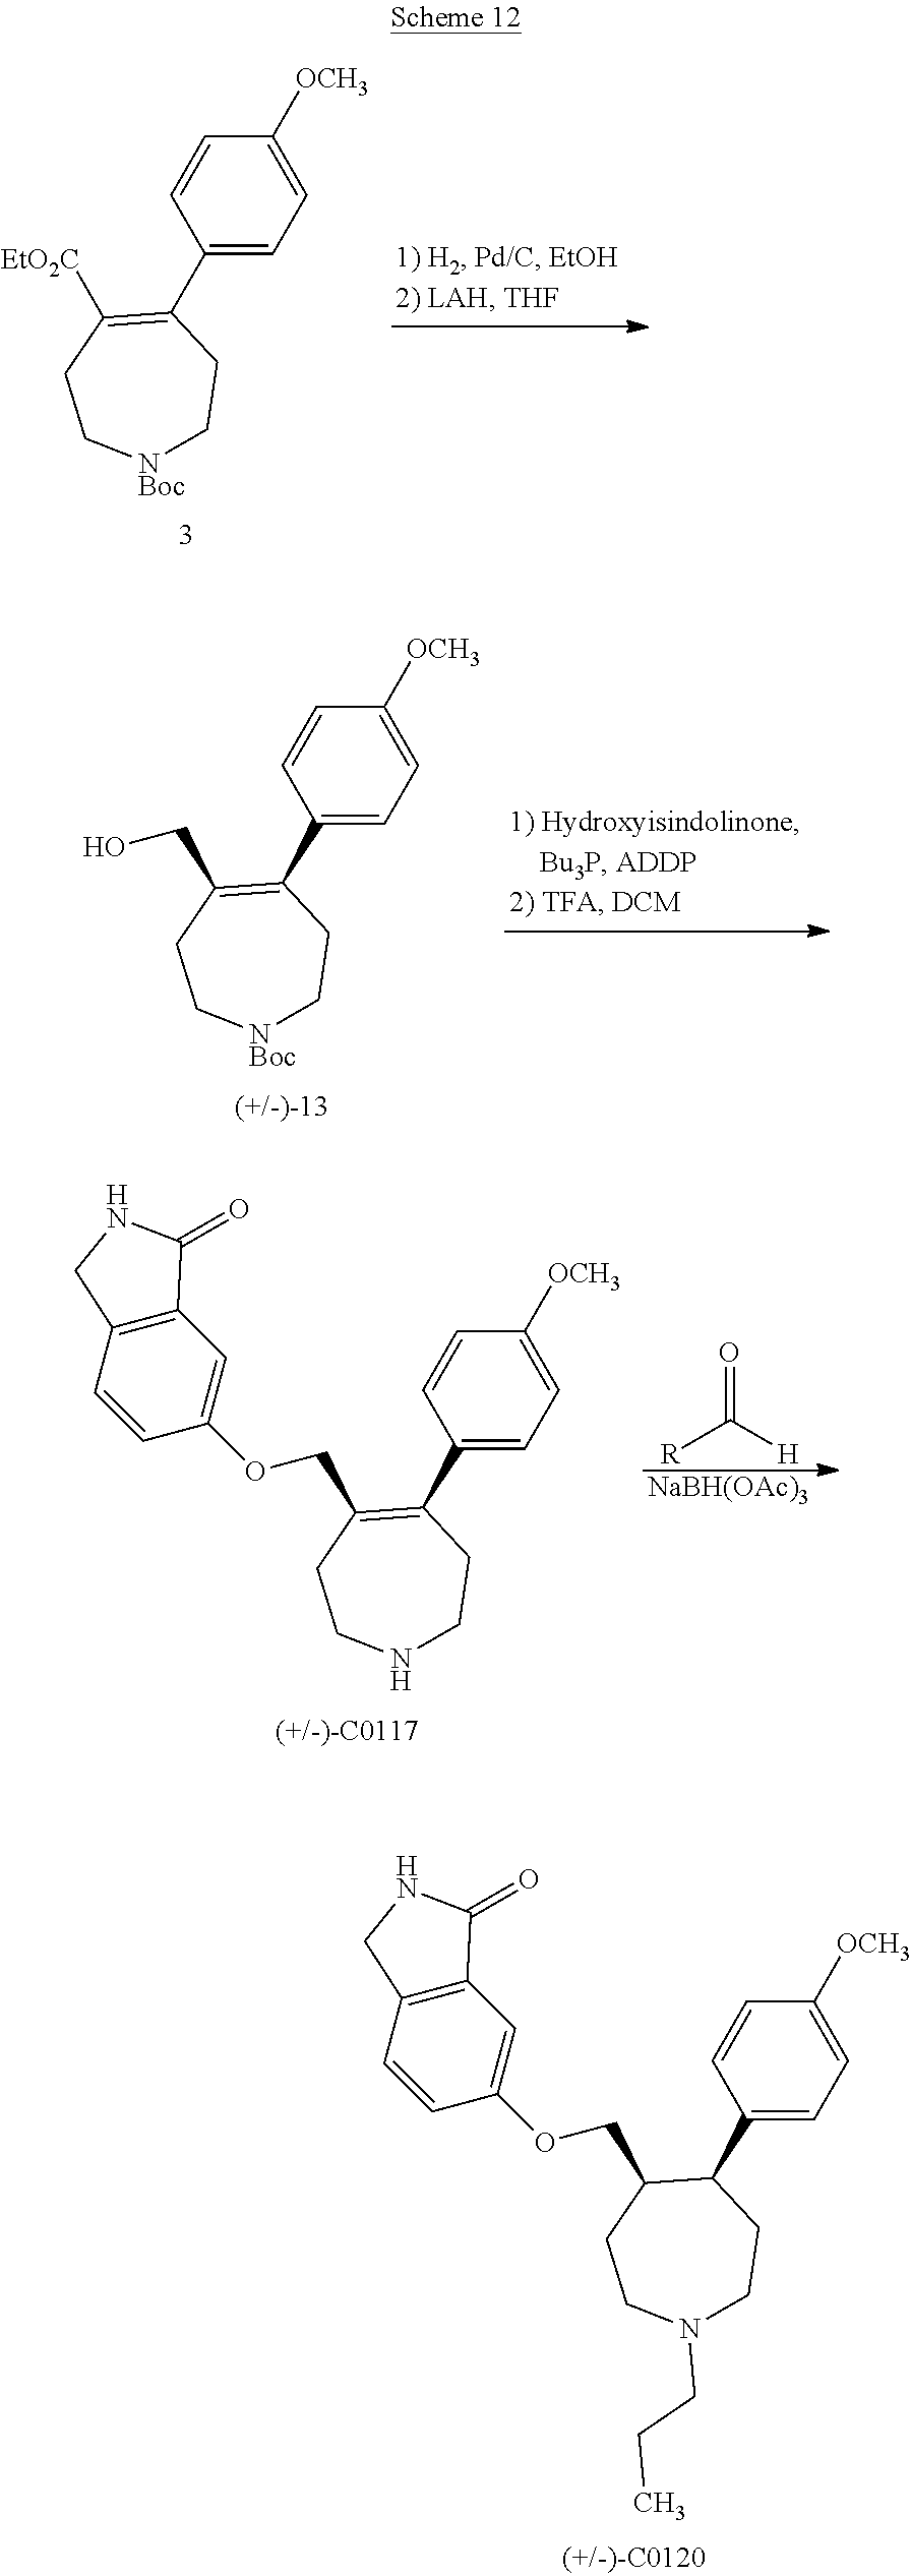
[NBoc]1CCC(C2=CC=C([OCH3])C=C2)=C([EtO2C])CC1.[NBoc]1CCC(C2=CC=C([OCH3])C=C2)=C(CO)CC1.[R]C([H])=O.[NaBH(OAc)3].N1CCC(C2=CC=C([OCH3])C=C2)=C(COC2=CC3=C(C=C2)CNC3=O)CC1.N1(CCC)CCC(C2=CC=C([OCH3])C=C2)C(COC2=CC3=C(C=C2)CNC3=O)CC1
